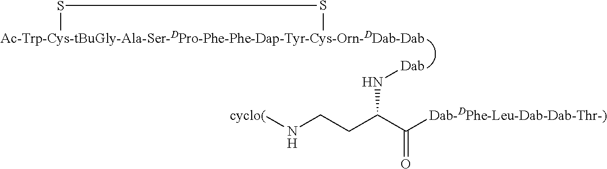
[Ac-Trp-Cys-tBuGly-Ala-Ser-DPro-Phe-Phe-Dap-Tyr-Cys-Orn-DDab-Dab]1SS1.[Dab]NC(CCN[cyclo(])C([Dab-DPhe-Leu-Dab-Dab-Thr-)])=O
